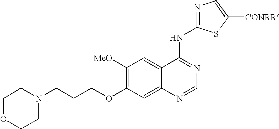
N1(CCCOC2=C([MeO])C=C3C(=C2)N=CN=C3NC2=NC=C([CONRR])S2)CCOCC1
